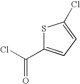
ClC(=O)C1=CC=C(Cl)S1
